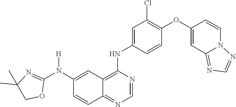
C1=NC(NC2=CC(Cl)=C(OC3=CC4=NC=NN4C=C3)C=C2)=C2C(=N1)C=CC(N(C1=NC(C)(C)CO1)[H])=C2
